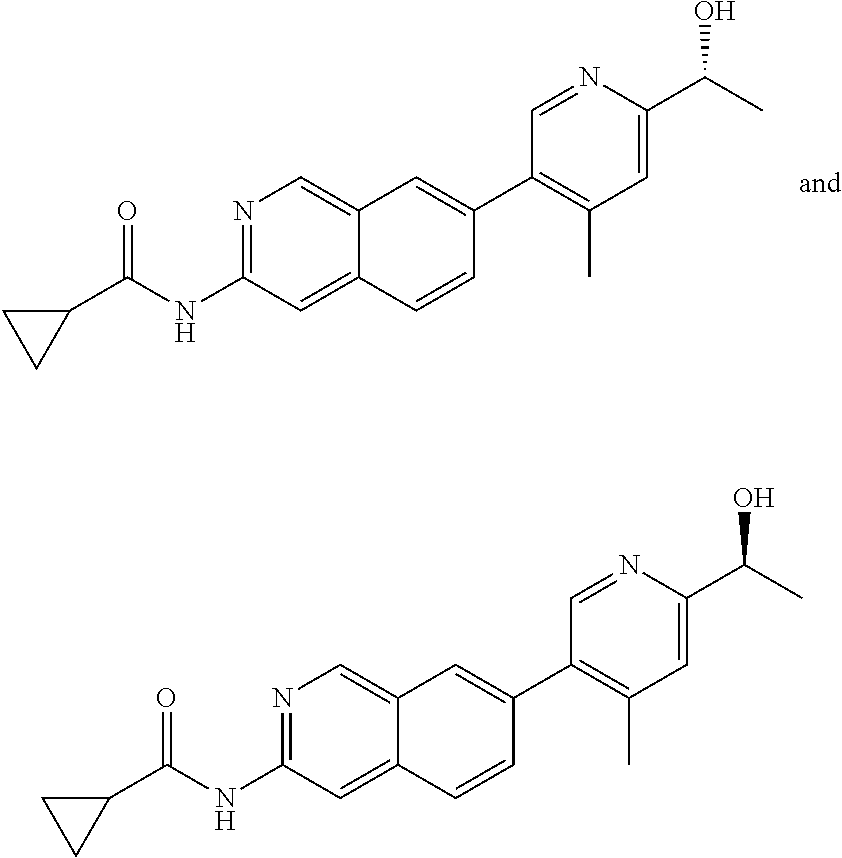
N1=C(NC(C2CC2)=O)C=C2C(=C1)C=C(C1=C(C)C=C(C(C)O)N=C1)C=C2.N1=C(NC(C2CC2)=O)C=C2C(=C1)C=C(C1=C(C)C=C(C(C)O)N=C1)C=C2
